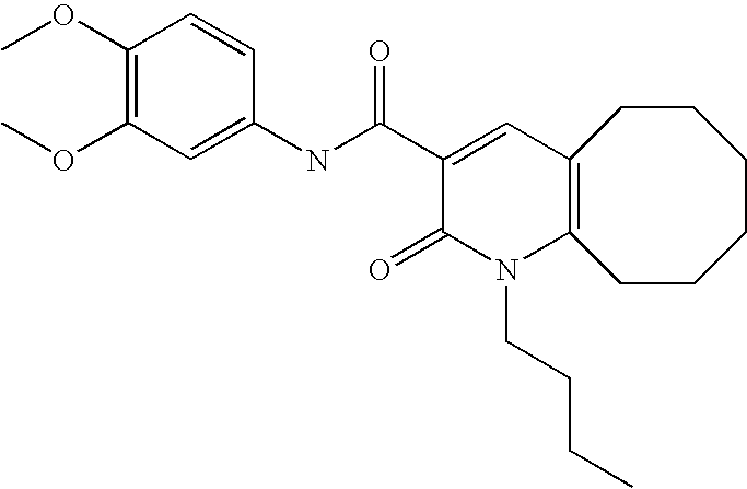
COC1=C(OC)C=C(NC(C2=CC3=C(N(CCCC)C2=O)CCCCCC3)=O)C=C1
